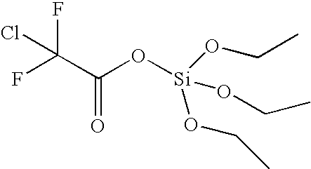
C(C(=O)O[Si](OCC)(OCC)OCC)(F)(F)Cl
